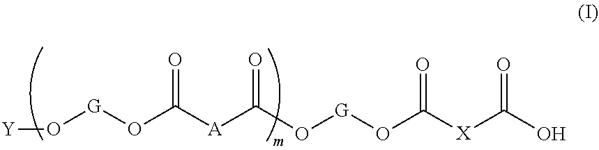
C(=O)([A]C(=O)O[G]O[Y])O[G]OC(=O)[X]C(=O)O
